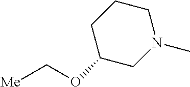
C1C(OC[Me])CN(C)CC1
